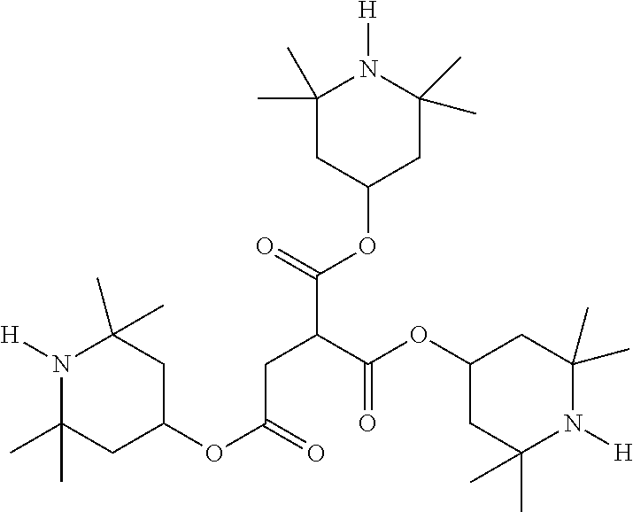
N1([H])C(C)(C)CC(OC(=O)CC(C(=O)OC2CC(C)(C)N([H])C(C)(C)C2)C(OC2CC(C)(C)N([H])C(C)(C)C2)=O)CC1(C)C
